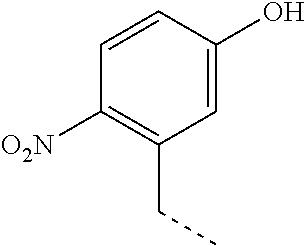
C1=CC(O)=CC(CC)=C1[O2N]
